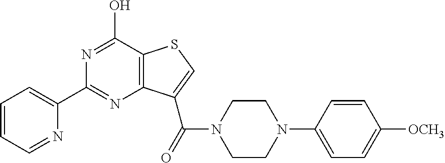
C1=CC=NC(C2=NC3=C(C(O)=N2)SC=C3C(=O)N2CCN(C3=CC=C([OCH3])C=C3)CC2)=C1
